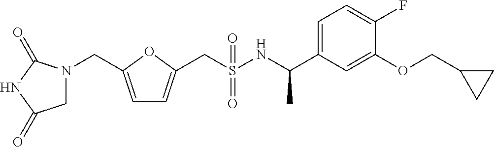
C(S(NC(C1=CC=C(F)C(OCC2CC2)=C1)C)(=O)=O)C1=CC=C(CN2CC(=O)NC2=O)O1
